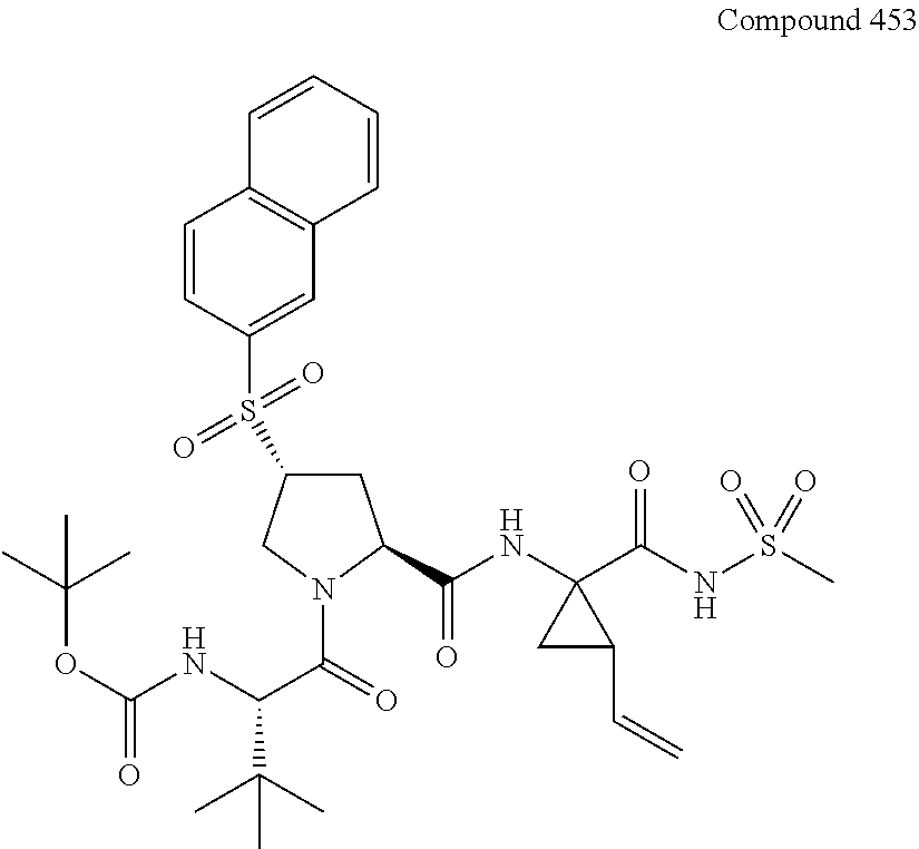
C1=CC(S(C2CC(C(NC3(C(NS(C)(=O)=O)=O)CC3C=C)=O)N(C(=O)C(NC(OC(C)(C)C)=O)C(C)(C)C)C2)(=O)=O)=CC2=C1C=CC=C2
